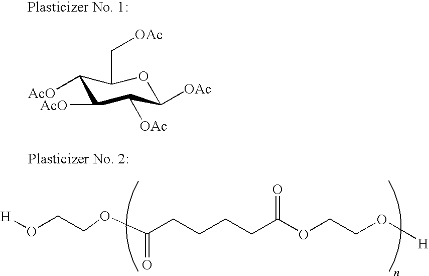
C1([AcO])C([AcO])C([OAc])C([OAc])OC1C[OAc].[H]OCCOC(CCCCC(OCCO[H])=O)=O
